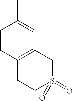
C1=CC2=C(C=C1C)CS(=O)(=O)CC2
